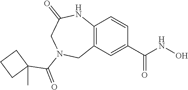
C12=C(C=C(C(NO)=O)C=C1)CN(C(=O)C1(C)CCC1)CC(=O)N2
